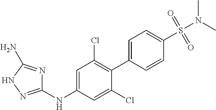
C1(NC2=CC(Cl)=C(C3=CC=C(S(N(C)C)(=O)=O)C=C3)C(Cl)=C2)=NNC(N)=N1
